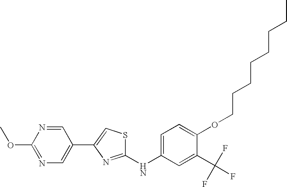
C1(NC2=CC=C(OCCCCCCCC)C(C(F)(F)F)=C2)=NC(C2=CN=C(OC)N=C2)=CS1
